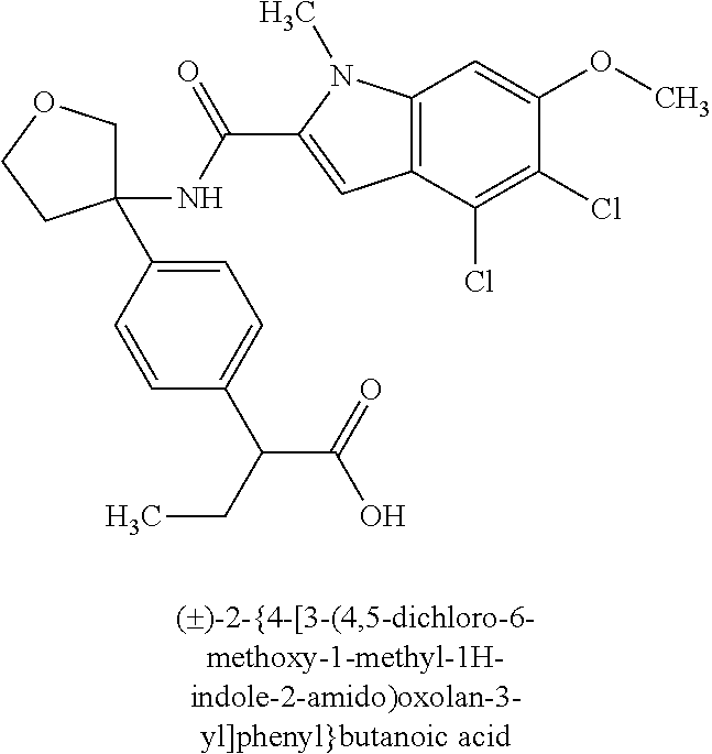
C1(NC(=O)C2=CC3=C(N2C)C=C(OC)C(Cl)=C3Cl)(C2=CC=C(C(C(=O)O)CC)C=C2)COCC1
